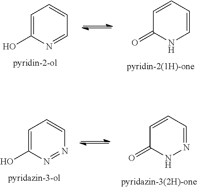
C1=C(O)N=CC=C1.C1(=O)NC=CC=C1.C1=C(O)N=NC=C1.C1(=O)NN=CC=C1
